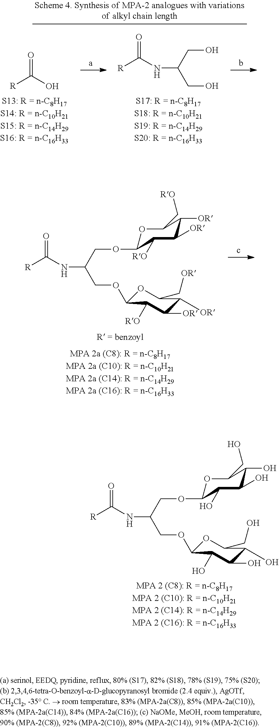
[R]C(NC(COC1OC(CO)C(O)C(O)C1O)COC1C(O)C(O)C(O)C(CO)O1)=O.[R]C(NC(COC1OC(C[OR])C([OR])C([OR])C1[RO])COC1C([RO])C([OR])C([OR])C(C[RO])O1)=O.[R]C(O)=O.[R]C(NC(CO)CO)=O
